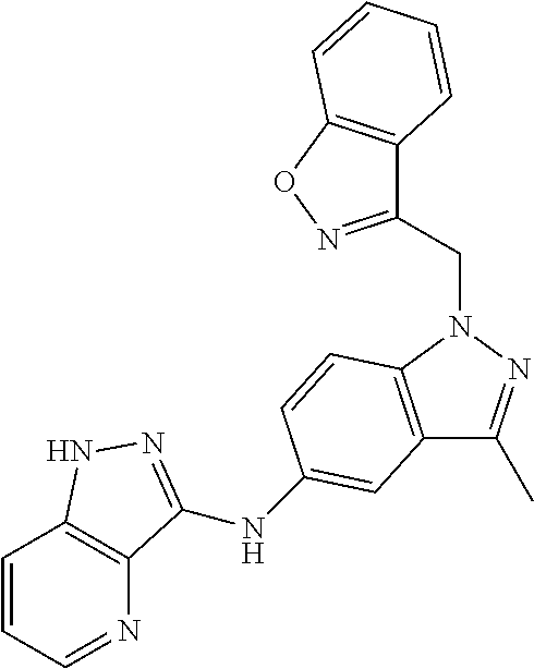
N1=CC=CC2=C1C(NC1=CC3=C(N(CC4=NOC5=C4C=CC=C5)N=C3C)C=C1)=NN2
